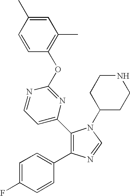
C1=CC(OC2=NC(C3=C(C4=CC=C(F)C=C4)N=CN3C3CCNCC3)=CC=N2)=C(C)C=C1C
